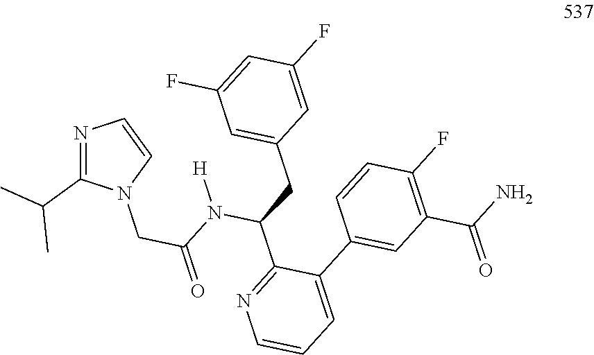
C1(C(C)C)=NC=CN1CC(=O)N([H])C(CC1=CC(F)=CC(F)=C1)C1=NC=CC=C1C1=CC(C(N)=O)=C(F)C=C1
